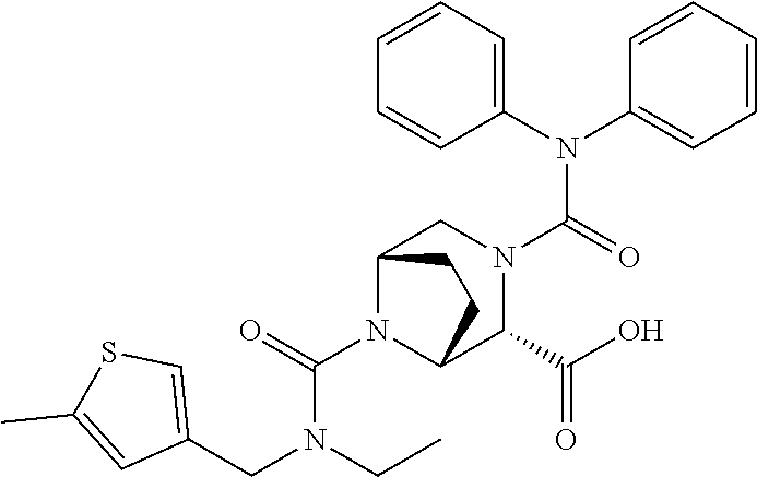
C(N1C2C(C(O)=O)N(C(N(C3=CC=CC=C3)C3=CC=CC=C3)=O)CC1CC2)(=O)N(CC)CC1=CSC(C)=C1
